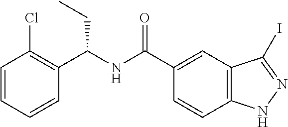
C1=CC=CC(C(NC(=O)C2=CC3=C(C=C2)NN=C3I)CC)=C1Cl
